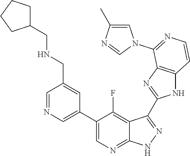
C1=NC=C(C2=CN=C3C(=C2F)C(C2=NC4=C(N2)C=CN=C4N2C=C(C)N=C2)=N[N H]3)C=C1CNCC1CCCC1
